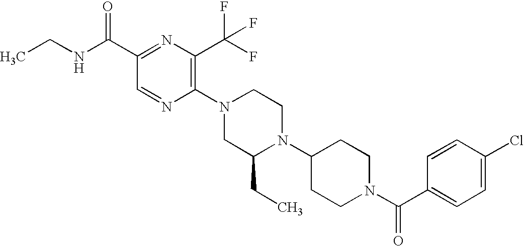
C1(C(NCC)=O)=NC(C(F)(F)F)=C(N2CC(CC)N(C3CCN(C(C4=CC=C(Cl)C=C4)=O)CC3)CC2)N=C1
